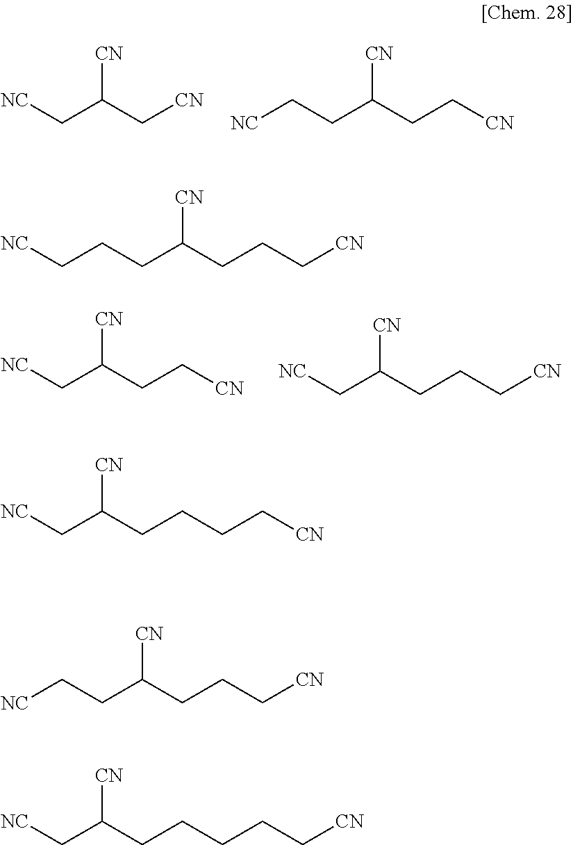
C(CC([CN])CC[CN])[NC].[NC]CC([CN])C[CN].[NC]CC([CN])CC[CN].[NC]CC([CN])CCC[CN].C(CC([CN])CCC[CN])C[NC].[NC]CC([CN])CCCC[CN].C(CC([CN])CCC[CN])[NC].C(C([CN])CCCCC[CN])[NC]
